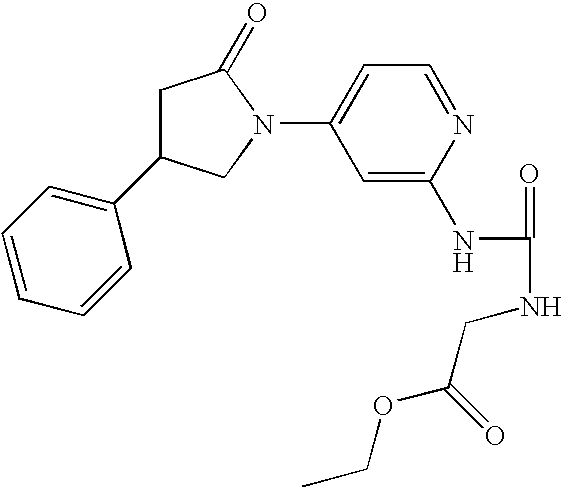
C1C(C2=CC=CC=C2)CN(C2=CC=NC(NC(NCC(OCC)=O)=O)=C2)C1=O
